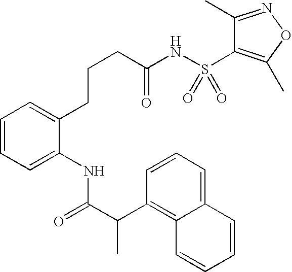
C1=CC=C2C(=C1C(C(=O)NC1=CC=CC=C1CCCC(NS(C1=C(C)ON=C1C)(=O)=O)=O)C)C=CC=C2
